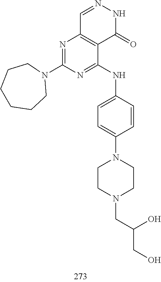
C1=NNC(=O)C2=C1N=C(N1CCCCCC1)N=C2NC1=CC=C(N2CCN(CC(O)CO)CC2)C=C1
